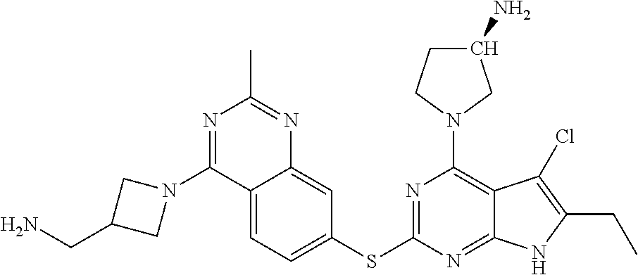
C12=CC=C(SC3=NC(N4CC(N)CC4)=C4C(=N3)NC(CC)=C4Cl)C=C1N=C(C)N=C2N1CC(CN)C1
